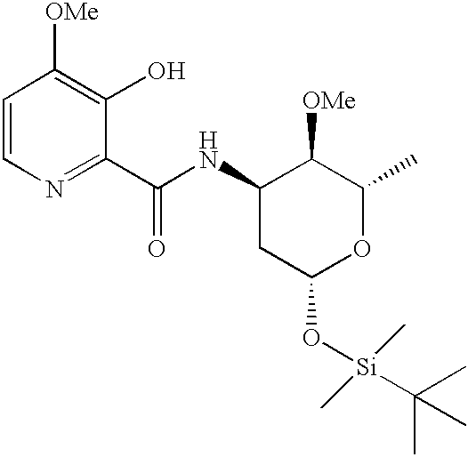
C1=CN=C(C(NC2CC(O[Si](C)(C)C(C)(C)C)OC(C)C2[OMe])=O)C(O)=C1[OMe]
